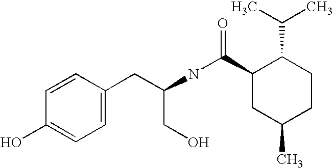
N(C(=O)C1CC(C)CCC1C(C)C)C(CC1=CC=C(O)C=C1)CO
